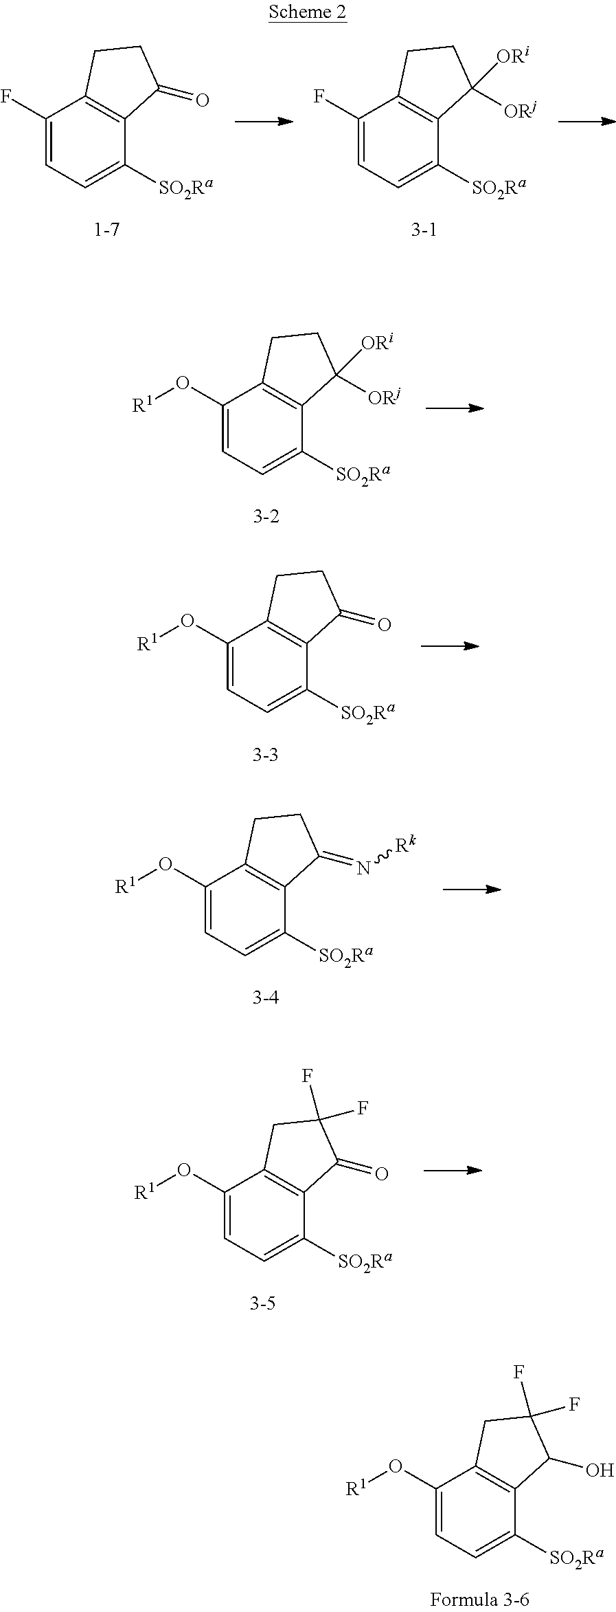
C1(F)=CC=C([SO2Ra])C2=C1CCC2=O.C1(F)=CC=C([SO2Ra])C2=C1CCC2([ORi])[ORj].C1(O[R1])=CC=C([SO2Ra])C2=C1CCC2([ORi])[ORj].C1(O[R1])=CC=C([SO2Ra])C2=C1CCC2=O.C1(O[R1])=CC=C([SO2Ra])C2=C1CCC2=N[Rk].C1(O[R1])=CC=C([SO2Ra])C2=C1CC(F)(F)C2O.C1(O[R1])=CC=C([SO2Ra])C2=C1CC(F)(F)C2=O
